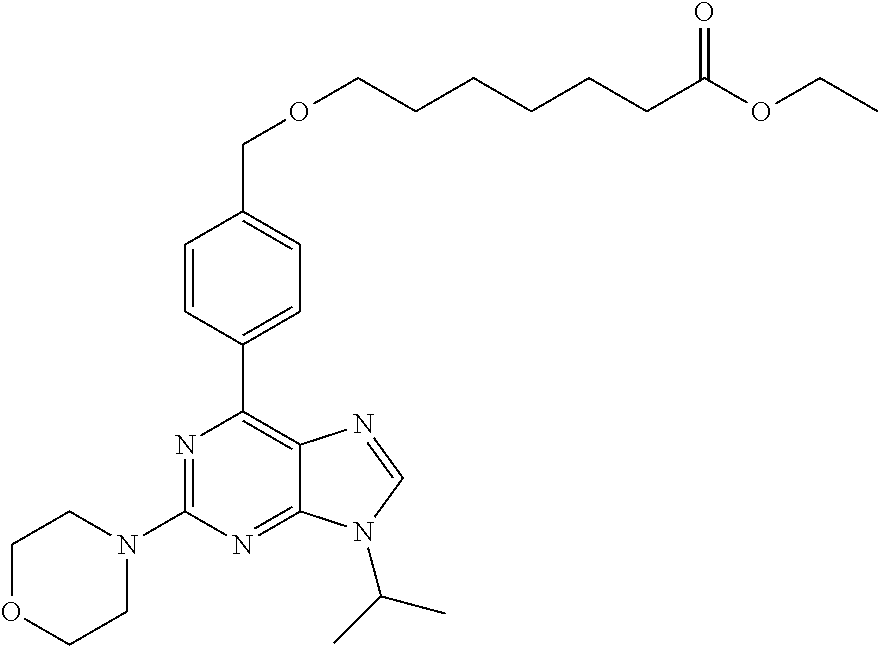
C1=CC(C2=C3C(=NC(N4CCOCC4)=N2)N(C(C)C)C=N3)=CC=C1COCCCCCCC(OCC)=O
